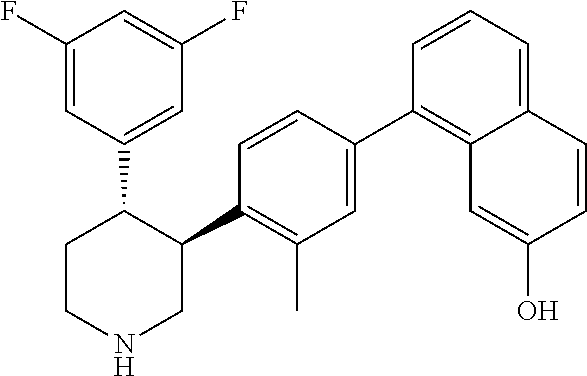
C1(F)=CC(C2CCNCC2C2=C(C)C=C(C3=C4C(=CC=C3)C=CC(O)=C4)C=C2)=CC(F)=C1
